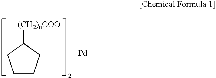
C1CCC([(CH2)nCOO])C1.[Pd]
